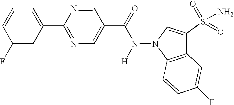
C1(F)=CC(C2=NC=C(C(=O)N(N3C4=C(C(S(=O)(=O)N)=C3)C=C(F)C=C4)[H])C=N2)=CC=C1
